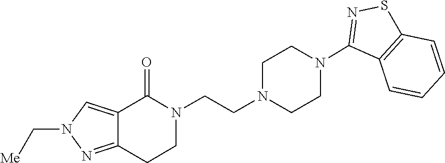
N1(CCN2CCN(C3=NSC4=C3C=CC=C4)CC2)C(=O)C2=CN(C[Me])N=C2CC1
